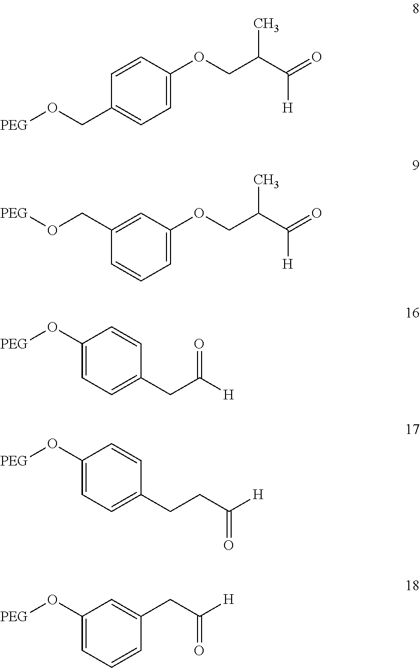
C1=CC(OCC(C(=O)[H])C)=CC=C1CO[PEG].C1(CO[PEG])=CC(OCC(C(=O)[H])C)=CC=C1.C1(O[PEG])=CC=C(CC([H])=O)C=C1.C1(O[PEG])=CC=C(CCC([H])=O)C=C1.C1(O[PEG])=CC=CC(CC([H])=O)=C1
